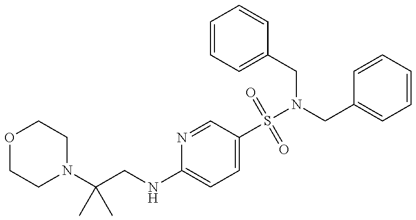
O1CCN(C(CNC2=CC=C(S(N(CC3=CC=CC=C3)CC3=CC=CC=C3)(=O)=O)C=N2)(C)C)CC1
